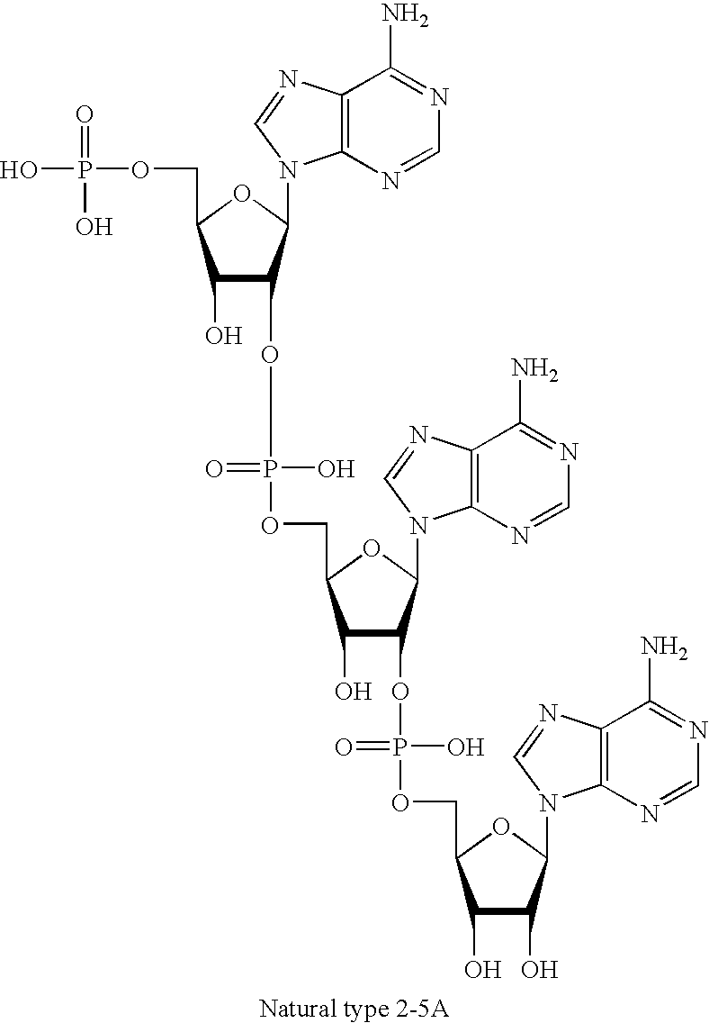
C1(O)C(OP(O)(OCC2C(O)C(OP(O)(OCC3C(O)C(O)C(N4C5=C(C(N)=NC=N5)N=C4)O3)=O)C(N3C4=C(C(N)=NC=N4)N=C3)O2)=O)C(N2C3=C(C(N)=NC=N3)N=C2)OC1COP(O)(=O)O
